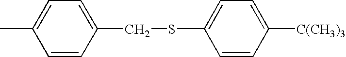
CC1=CC=C(CSC2=CC=C([C(CH3)3])C=C2)C=C1
